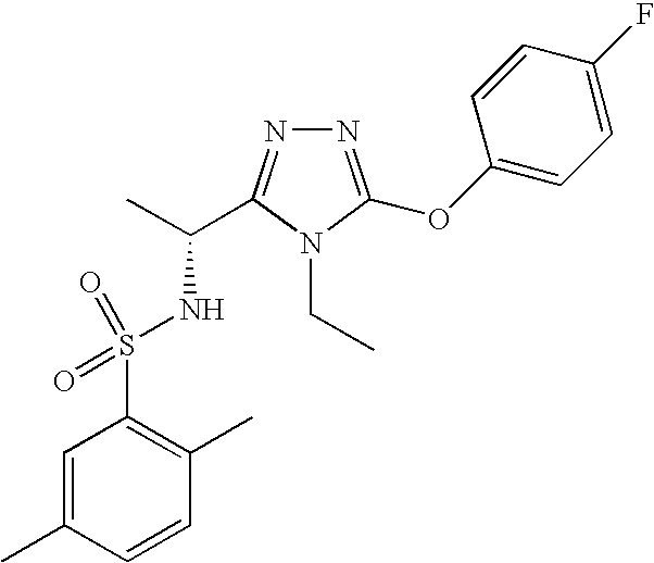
C1=C(C)C=CC(C)=C1S(NC(C)C1=NN=C(OC2=CC=C(F)C=C2)N1CC)(=O)=O
